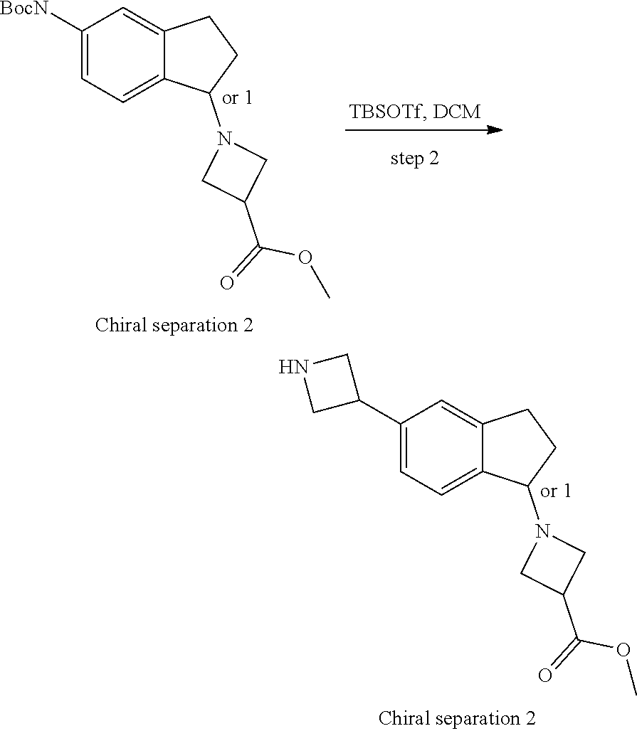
C1([BocN])=CC=C2C(=C1)CCC2N1CC(C(=O)OC)C1.C1(C2CNC2)=CC=C2C(=C1)CCC2N1CC(C(=O)OC)C1
